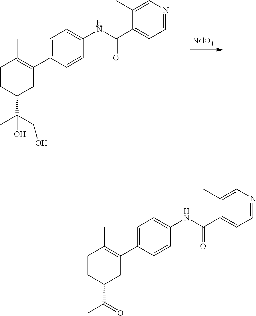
C1CC(C(C)(CO)O)CC(C2=CC=C(NC(C3=CC=NC=C3C)=O)C=C2)=C1C.C1CC(C(C)=O)CC(C2=CC=C(NC(C3=CC=NC=C3C)=O)C=C2)=C1C
